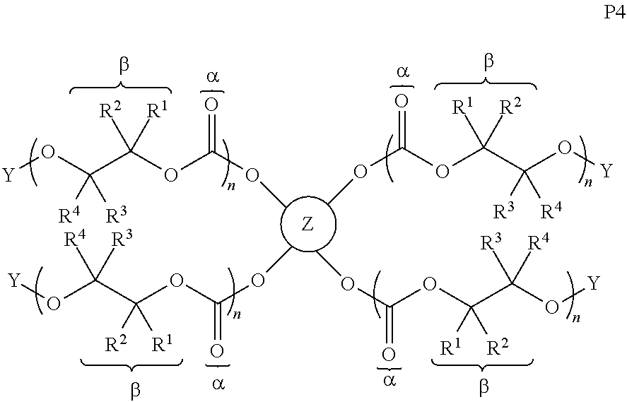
[Y]OC(C(OC(OC)=O)([R2])[R1])([R4])[R3].[Z].COC(=O)OC(C(O[Y])([R3])[R4])([R1])[R2].COC(=O)OC(C(O[Y])([R3])[R4])([R1])[R2].[Y]OC(C(OC(OC)=O)([R2])[R1])([R4])[R3]
